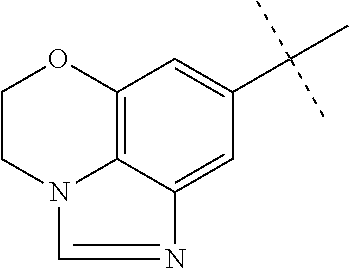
C12=C3C(=CC(C(C)(C)C)=C1)N=CN3CCO2
